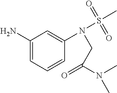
C1(N)=CC=CC(N(S(C)(=O)=O)CC(=O)N(C)C)=C1
